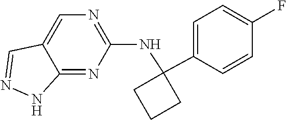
C12=CN=C(NC3(C4=CC=C(F)C=C4)CCC3)N=C1NN=C2
